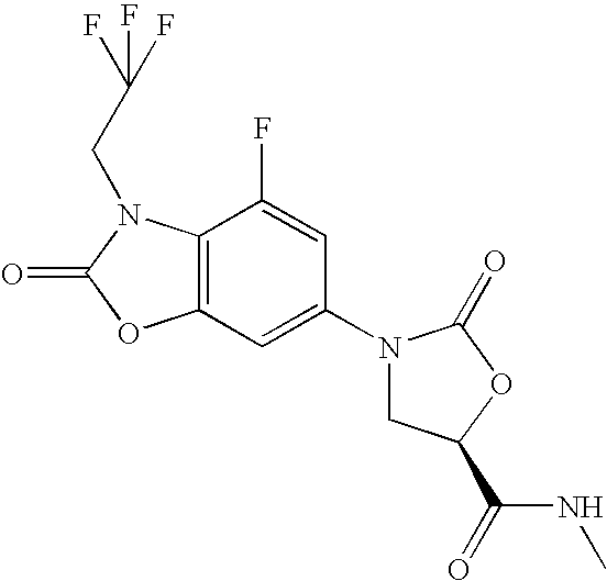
C12=C(C(F)=CC(N3CC(C(NC)=O)OC3=O)=C1)N(CC(F)(F)F)C(=O)O2
